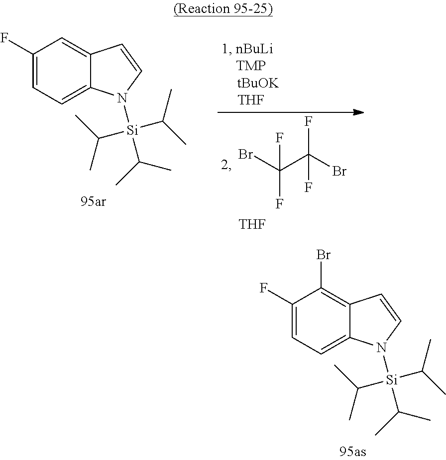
C(C(F)(Br)F)(Br)(F)F.[THF].C1(F)=CC=C2C(=C1)C=CN2[Si](C(C)C)(C(C)C)C(C)C.C1(F)=CC=C2C(=C1Br)C=CN2[Si](C(C)C)(C(C)C)C(C)C
